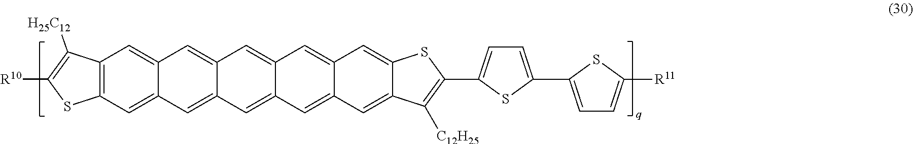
C12=C(C([H25C12])=C([R10])S1)C=C1C(=C2)C=C2C(=C1)C=C1C(=C2)C=C2C(=C1)C=C1SC(C3=CC=C(C4=CC=C([R11])S4)S3)=C([C12H25])C1=C2
